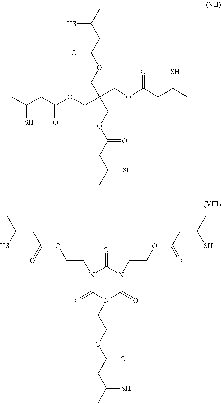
SC(C)CC(OCC(COC(CC(C)S)=O)(COC(CC(C)S)=O)COC(CC(C)S)=O)=O.N1(CCOC(CC(C)S)=O)C(=O)N(CCOC(CC(C)S)=O)C(=O)N(CCOC(CC(C)S)=O)C1=O
